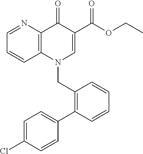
C1=CC2=C(N=C1)C(=O)C(C(OCC)=O)=CN2CC1=C(C2=CC=C(Cl)C=C2)C=CC=C1
